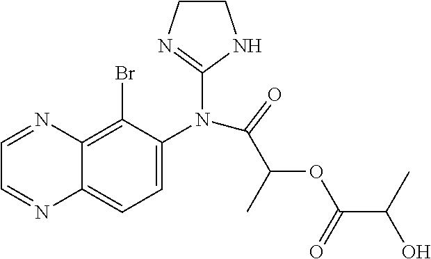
C1=NC2=C(Br)C(N(C3=NCCN3)C(C(C)OC(C(C)O)=O)=O)=CC=C2N=C1
